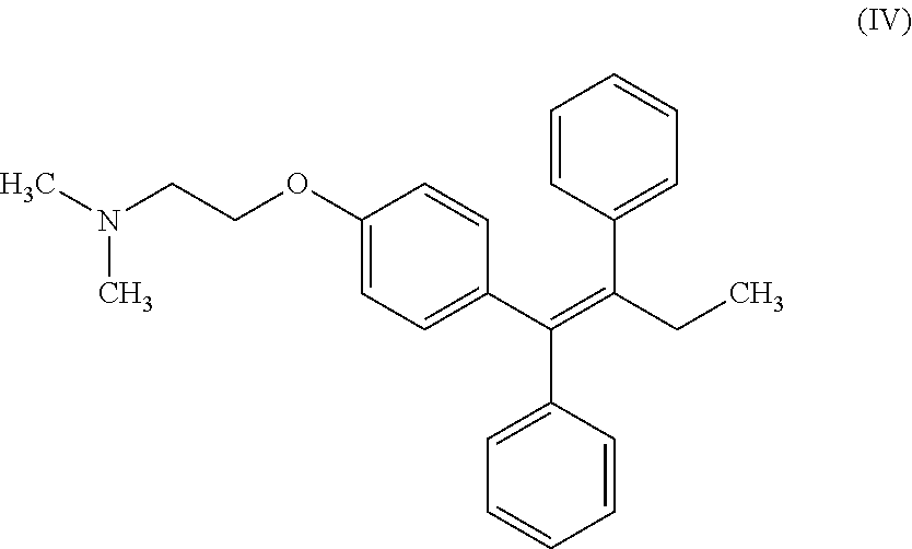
CN(C)CCOC1=CC=C(C(=C(CC)C2=CC=CC=C2)C2=CC=CC=C2)C=C1
